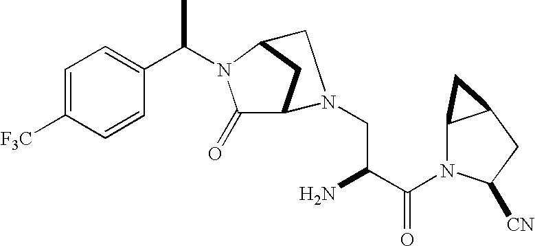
C1=C([F3C])C=CC(C(N2C(=O)C3CC2CN3CC(N)C(N2C3C(CC2[CN])C3)=O)C)=C1
